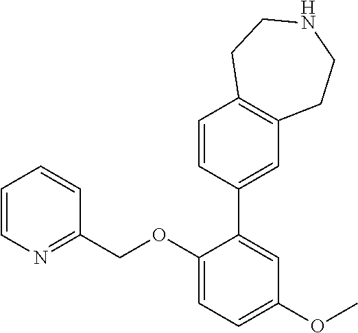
C1=CN=C(COC2=CC=C(OC)C=C2C2=CC3=C(C=C2)CCNCC3)C=C1
